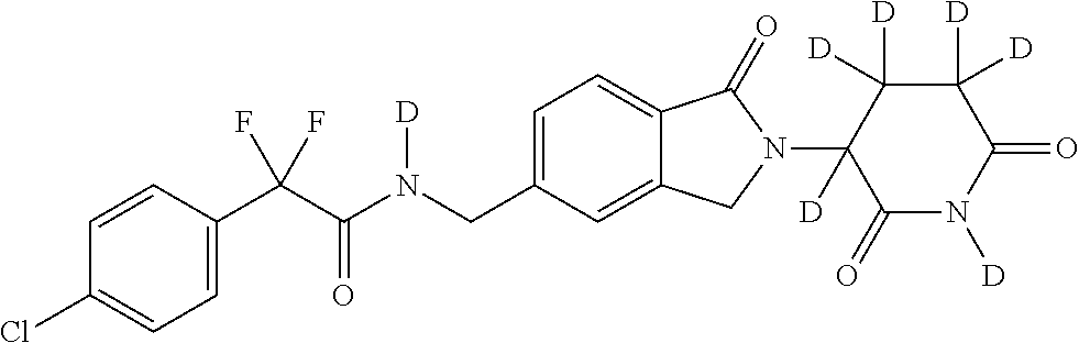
C1=CC(C(C(N(CC2=CC=C3C(=C2)CN(C2([D])C(=O)N([D])C(=O)C([D])([D])C2([D])[D])C3=O)[D])=O)(F)F)=CC=C1Cl
